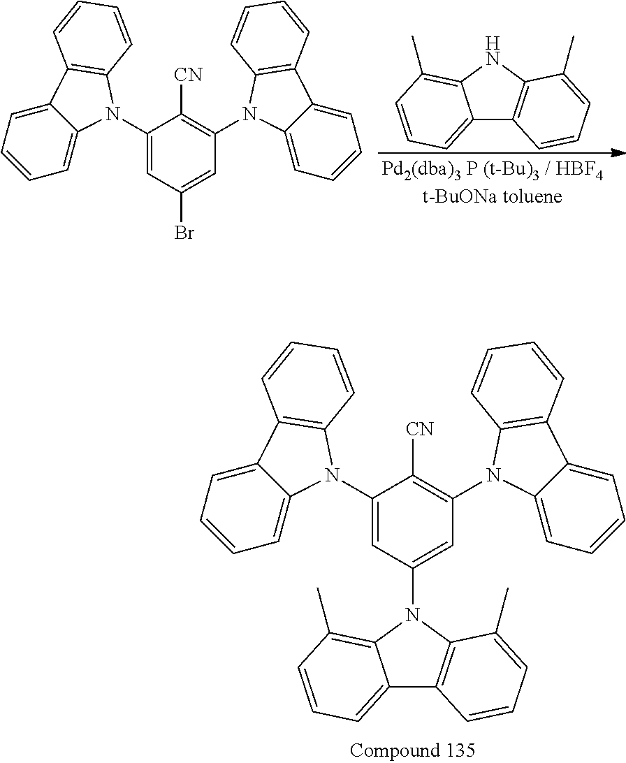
C12=CC=CC(C)=C1NC1=C2C=CC=C1C.C1(N2C3=CC=CC=C3C3=C2C=CC=C3)=CC(Br)=CC(N2C3=CC=CC=C3C3=C2C=CC=C3)=C1[CN].C1(N2C3=CC=CC=C3C3=C2C=CC=C3)=CC(N2C3=C(C4=CC=CC(C)=C42)C=CC=C3C)=CC(N2C3=CC=CC=C3C3=C2C=CC=C3)=C1[CN]
